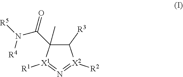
C1([R3])C(C)(C(N([R4])[R5])=O)[X1]([R1])=N=[X2]1[R2]
